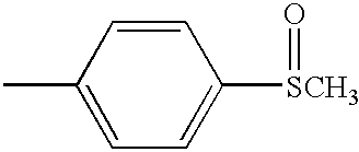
C1=CC(C)=CC=C1[SCH3]=O
